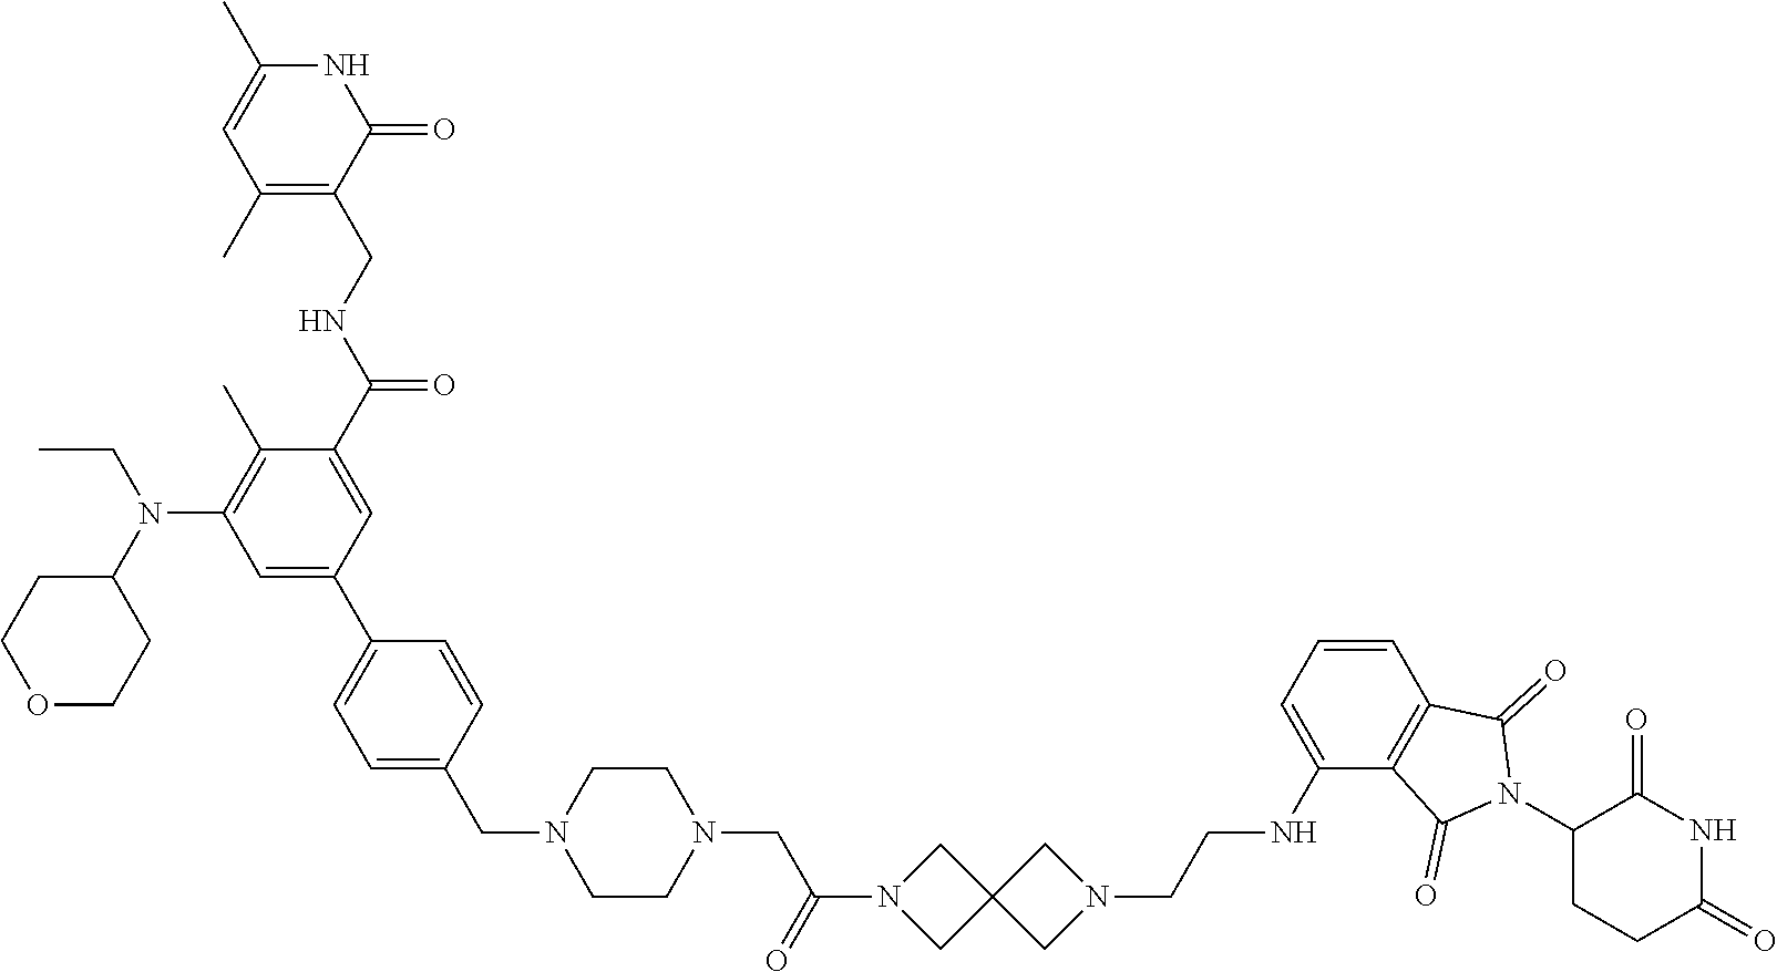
C1=C(C2=CC=C(CN3CCN(CC(N4CC5(C4)CN(CCNC4=CC=CC6=C4C(=O)N(C4CCC(=O)NC4=O)C6=O)C5)=O)CC3)C=C2)C=C(C(NCC2=C(C)C=C(C)NC2=O)=O)C(C)=C1N(C1CCOCC1)CC
